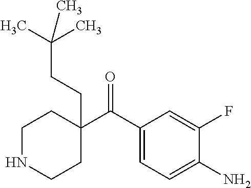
C1(C(C2=CC=C(N)C(F)=C2)=O)(CCC(C)(C)C)CCNCC1
